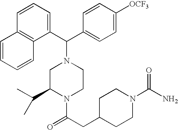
C1(C(N2CC(C(C)C)N(C(CC3CCN(C(N)=O)CC3)=O)CC2)C2=CC=C([OCF3])C=C2)=CC=CC2=C1C=CC=C2
